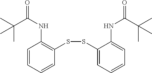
C1=CC=CC(SSC2=CC=CC=C2NC(=O)C(C)(C)C)=C1NC(=O)C(C)(C)C
